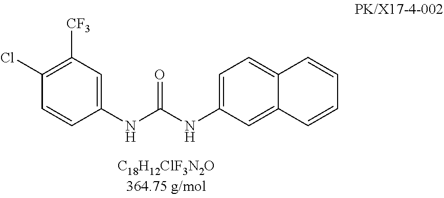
C1(Cl)=C([CF3])C=C(NC(NC2=CC=C3C(=C2)C=CC=C3)=O)C=C1
